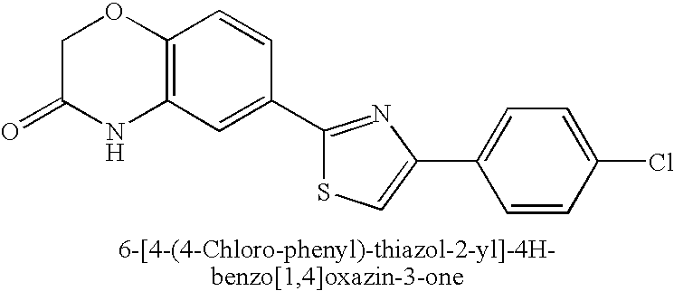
C1C(=O)NC2=C(O1)C=CC(C1=NC(C3=CC=C(Cl)C=C3)=CS1)=C2
